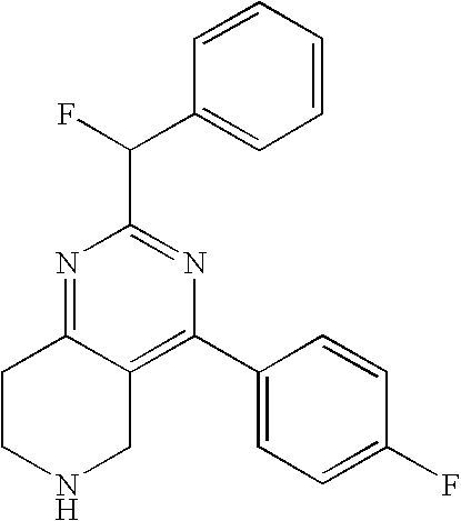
N1=C2C(=C(C3=CC=C(F)C=C3)N=C1C(C1=CC=CC=C1)F)CNCC2
